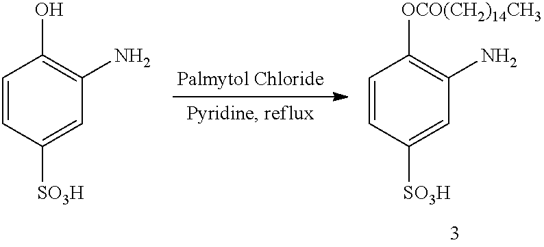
C1=CC([SO3H])=CC(N)=C1O.C1=CC([SO3H])=CC(N)=C1[OCO(CH2)14CH3]
